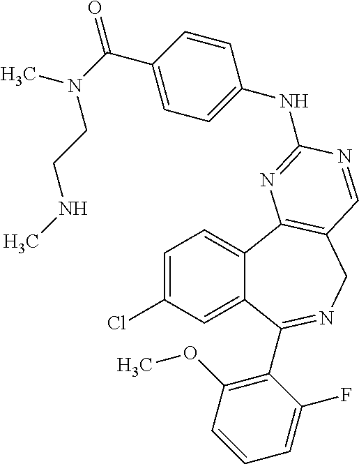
C1=C(Cl)C=C2C(=C1)C1=C(CN=C2C2=C(OC)C=CC=C2F)C=NC(NC2=CC=C(C(=O)N(C)CCNC)C=C2)=N1
